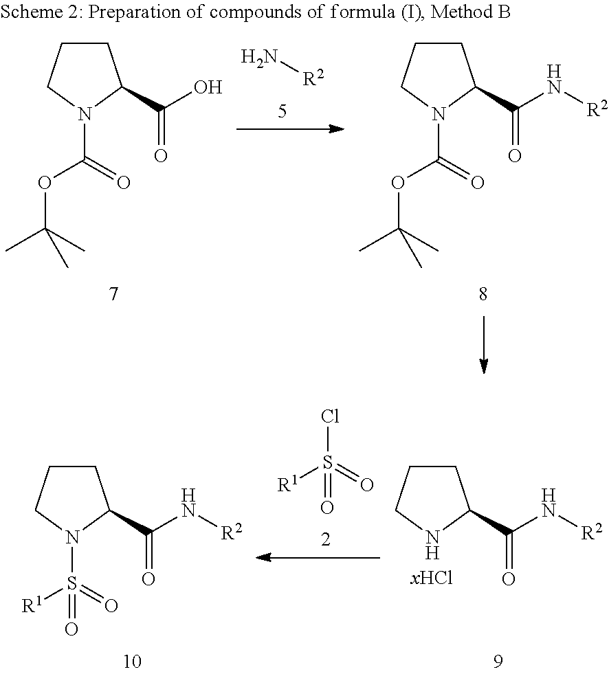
N[R2].C1CCN(C(=O)OC(C)(C)C)C1C(O)=O.C1CCN(C(=O)OC(C)(C)C)C1C(N[R2])=O.[R1]S(Cl)(=O)=O.C1CCNC1C(=O)N[R2].C1CCN(S(=O)([R1])=O)C1C(=O)N[R2]
